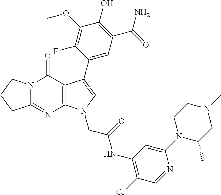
C12=NC3=C(C(=O)N1CCC2)C(C1=CC(C(N)=O)=C(O)C(OC)=C1F)=CN3CC(NC1=C(Cl)C=NC(N2C(C)CN(C)CC2)=C1)=O
